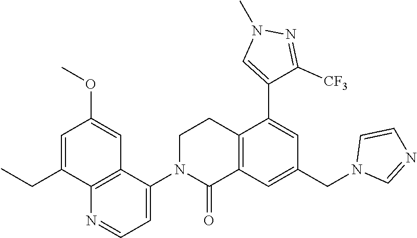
C(C1=CC(OC)=CC2=C1N=CC=C2N1C(=O)C2=C(CC1)C(C1=CN(C)N=C1[CF3])=CC(CN1C=NC=C1)=C2)C
